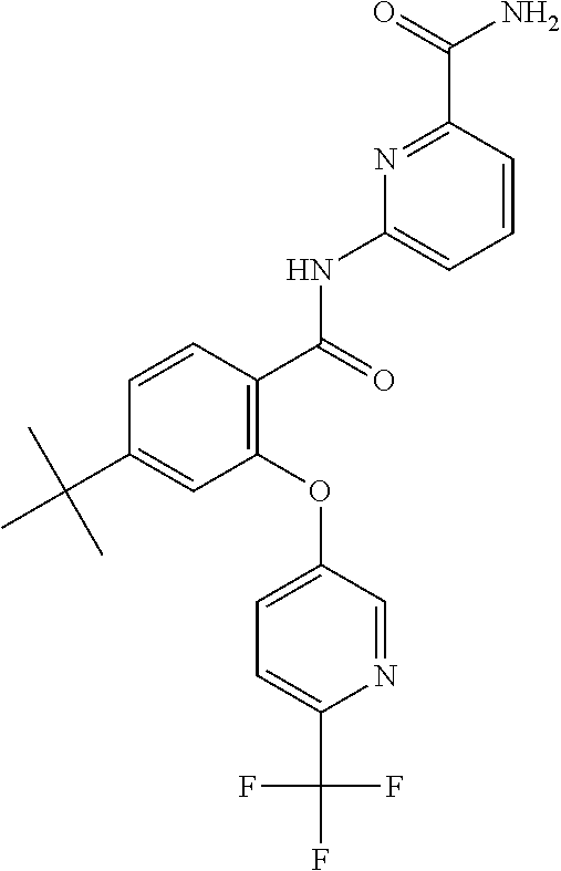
C1=C(OC2=C(C(=O)NC3=CC=CC(C(=O)N)=N3)C=CC(C(C)(C)C)=C2)C=NC(C(F)(F)F)=C1
